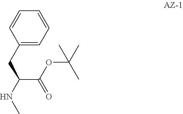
C1(CC(C(OC(C)(C)C)=O)NC)=CC=CC=C1
